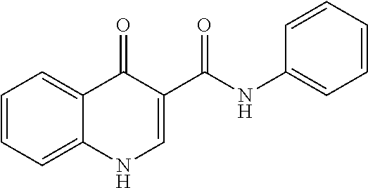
C1=CC=C2C(=C1)C(=O)C(C(=O)NC1=CC=CC=C1)=CN2
